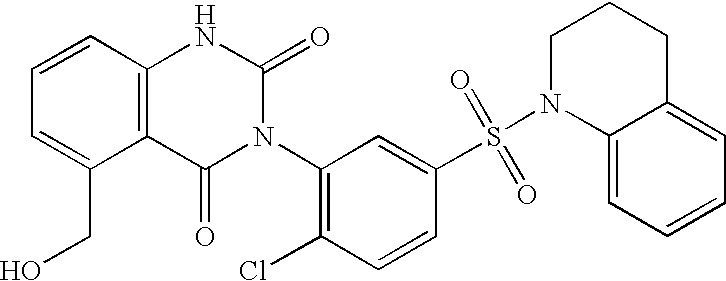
C12=C(C=CC=C1CO)NC(=O)N(C1=C(Cl)C=CC(S(N3C4=CC=CC=C4CCC3)(=O)=O)=C1)C2=O
